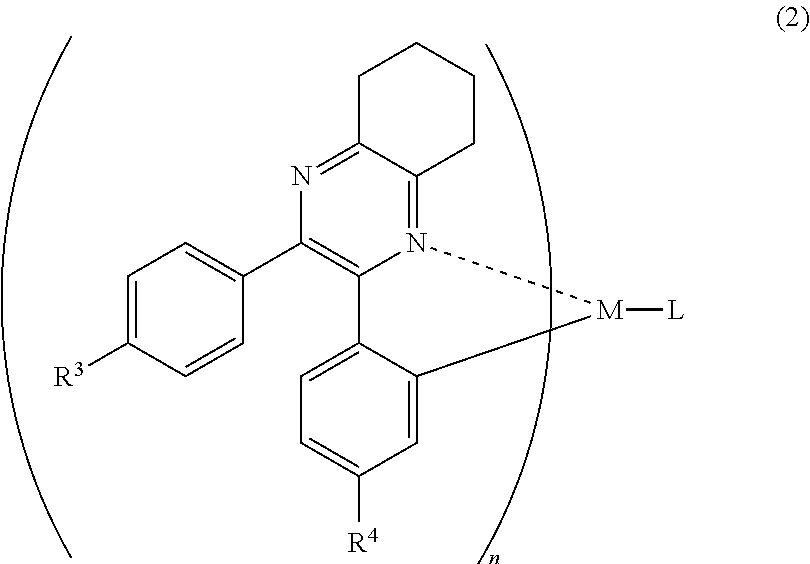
C1=C([R3])C=CC(C2=C3N(=C4C(=N2)CCCC4)[M]([L])C2=CC([R4])=CC=C32)=C1
